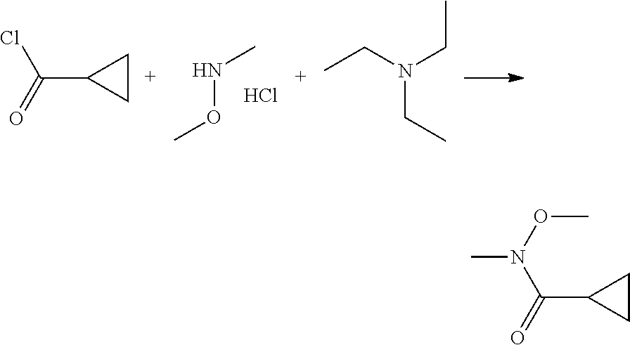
C(C1CC1)(=O)Cl.O(NC)C.CCN(CC)CC.Cl.C(C1CC1)(=O)N(C)OC
